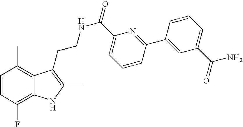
C1=CC(F)=C2C(=C1C)C(CCNC(=O)C1=CC=CC(C3=CC(C(=O)N)=CC=C3)=N1)=C(C)N2
